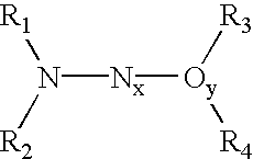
[R1]N([R2])[Nx][Oy]([R3])[R4]
